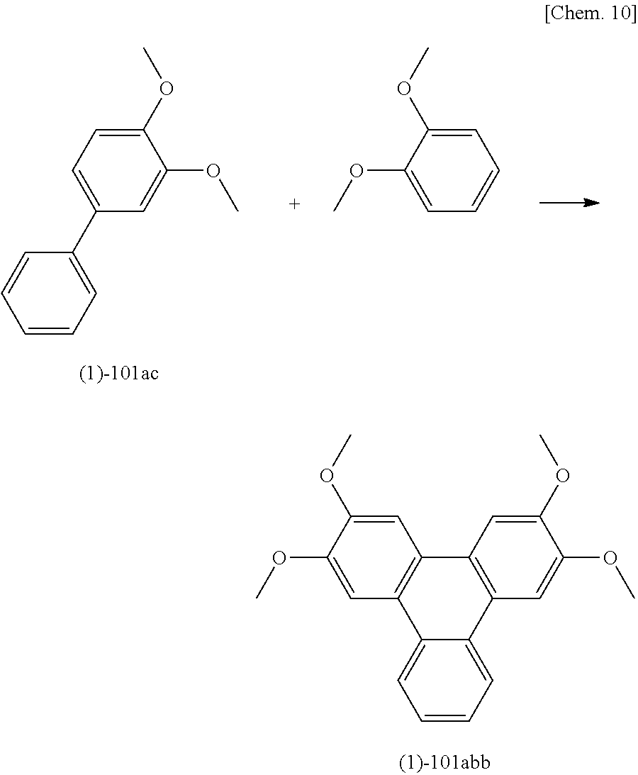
C1=CC=C(C2=CC=C(OC)C(OC)=C2)C=C1.C1(OC)=CC=CC=C1OC.C1(OC)=CC2=C(C=C1OC)C1=CC=CC=C1C1=C2C=C(OC)C(OC)=C1
